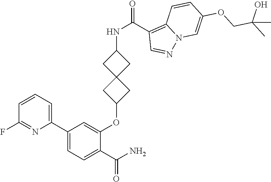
C1(C2=CC=CC(F)=N2)=CC=C(C(N)=O)C(OC2CC3(C2)CC(NC(=O)C2=C4N(N=C2)C=C(OCC(C)(O)C)C=C4)C3)=C1
